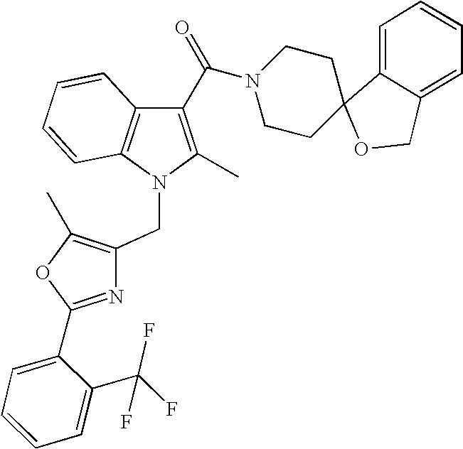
C1(C(N2CCC3(CC2)OCC2=CC=CC=C32)=O)=C(C)N(CC2=C(C)OC(C3=CC=CC=C3C(F)(F)F)=N2)C2=C1C=CC=C2
